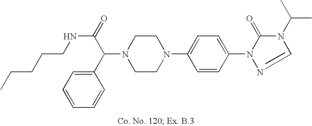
N1(C(C2=CC=CC=C2)C(=O)NCCCCC)CCN(C2=CC=C(N3C(=O)N(C(C)C)C=N3)C=C2)CC1
